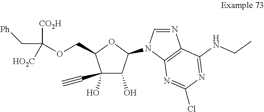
C1(O)(C#C)C(O)C(N2C=NC3=C2N=C(Cl)N=C3NCC)OC1COC([CO2H])(C[Ph])[HO2C]
